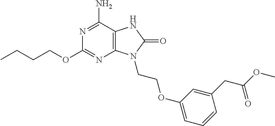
C1(OCCCC)=NC2=C(C(N)=N1)NC(=O)N2CCOC1=CC=CC(CC(=O)OC)=C1
